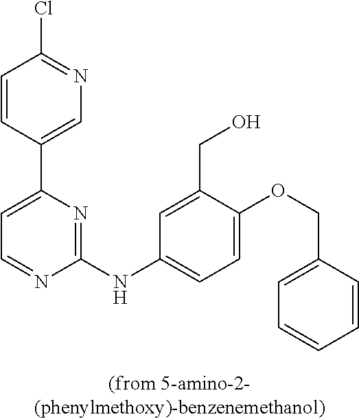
C1=C(C2=CC=NC(NC3=CC=C(OCC4=CC=CC=C4)C(CO)=C3)=N2)C=CC(Cl)=N1
